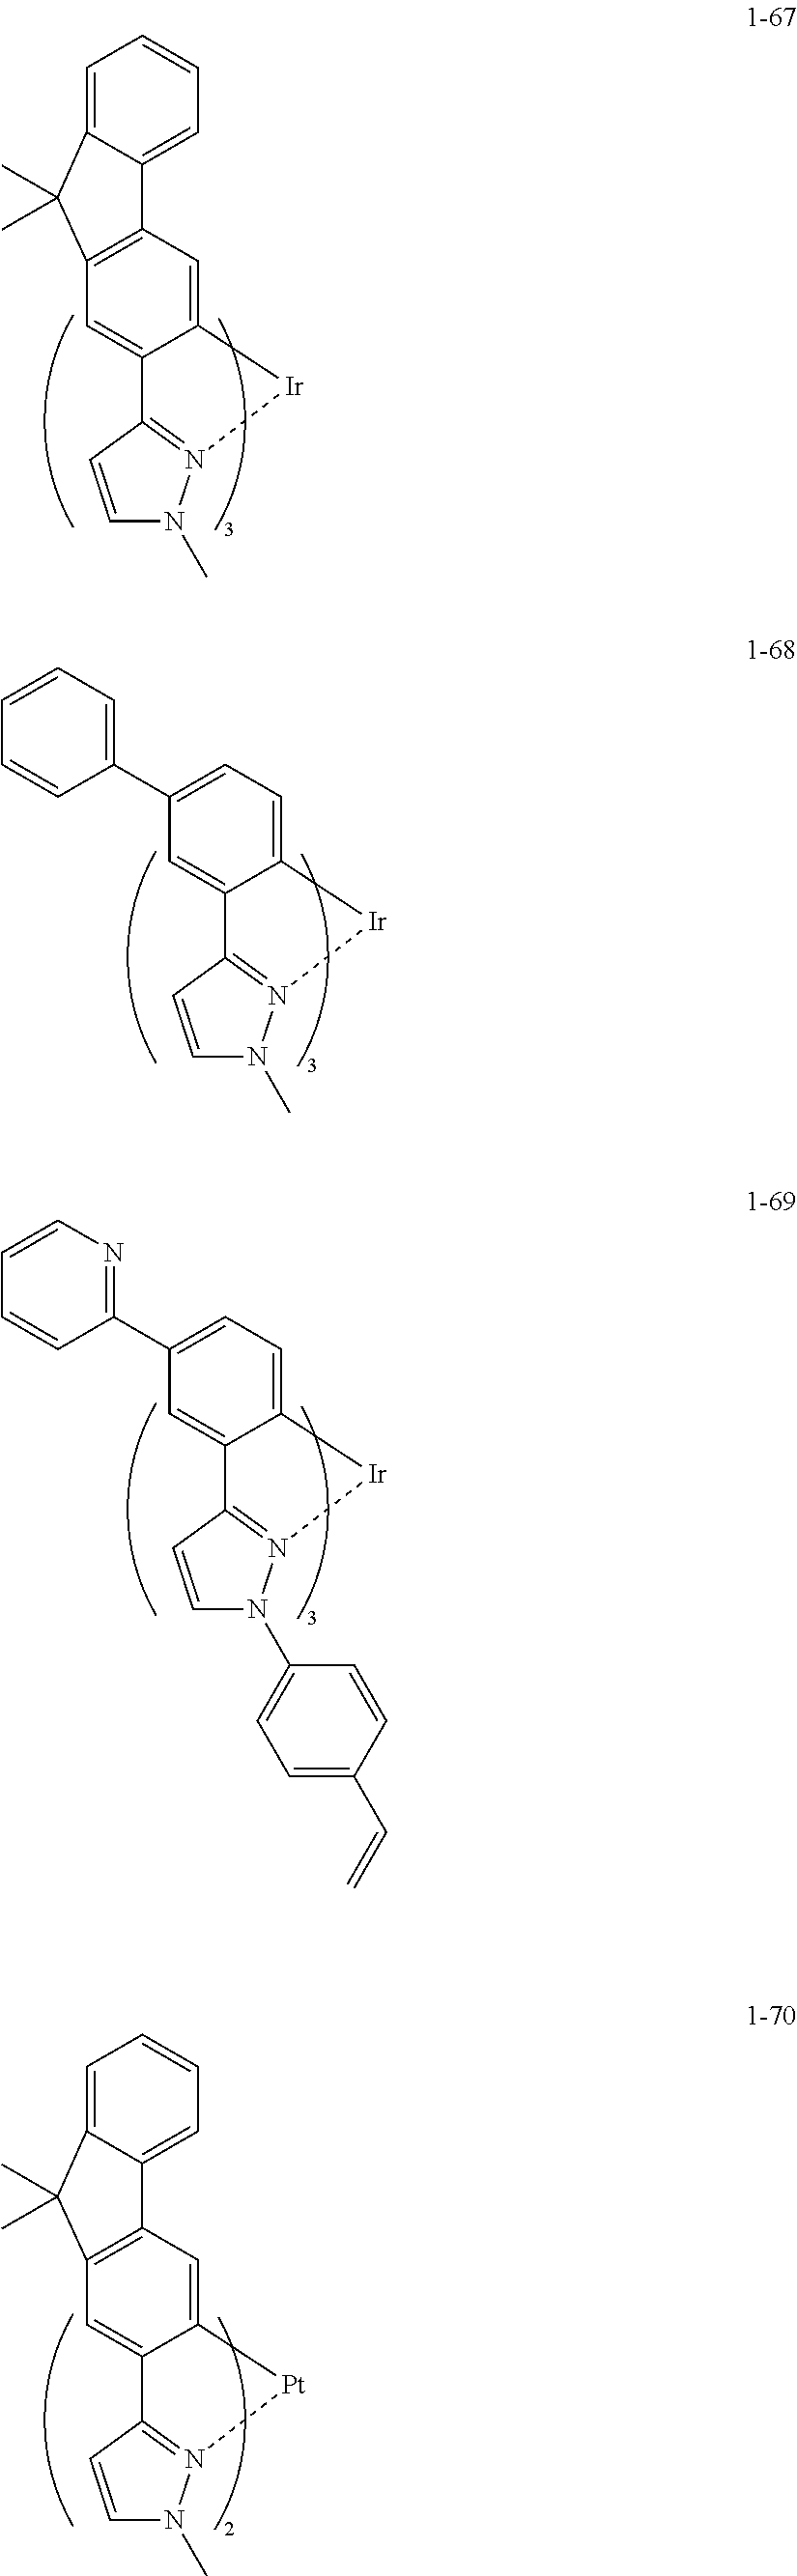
C12=CC3=C(C=C1C1=N(N(C)C=C1)[Ir]2)C(C)(C)C1=CC=CC=C31.C12=CC=C(C3=CC=CC=C3)C=C1C1=N(N(C)C=C1)[Ir]2.C12=CC=C(C3=NC=CC=C3)C=C1C1=N(N(C3=CC=C(C=C)C=C3)C=C1)[Ir]2.C12=CC3=C(C=C1C1=N(N(C)C=C1)[Pt]2)C(C)(C)C1=CC=CC=C31
